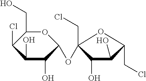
C1(CO)OC(OC2(CCl)C(O)C(O)C(CCl)O2)C(O)C(O)C1Cl
